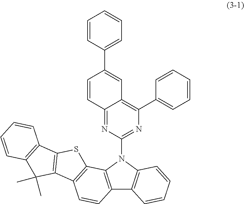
C12=NC(N3C4=C(C5=C3C=CC=C5)C=CC3=C4SC4=C3C(C)(C)C3=C4C=CC=C3)=NC(C3=CC=CC=C3)=C1C=C(C1=CC=CC=C1)C=C2
